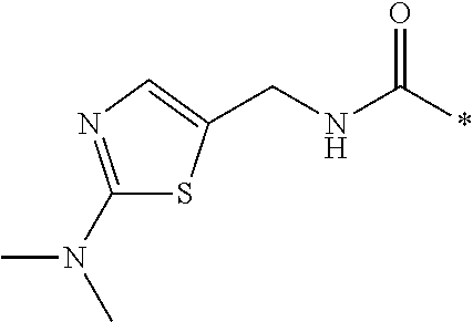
CN(C1=NC=C(CNC(*)=O)S1)C
